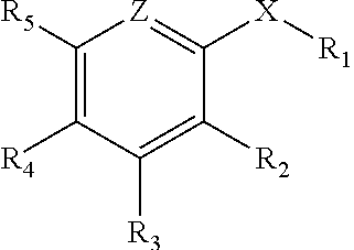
C1([R5])=C([R4])C([R3])=C([R2])C([X][R1])=[Z]1
